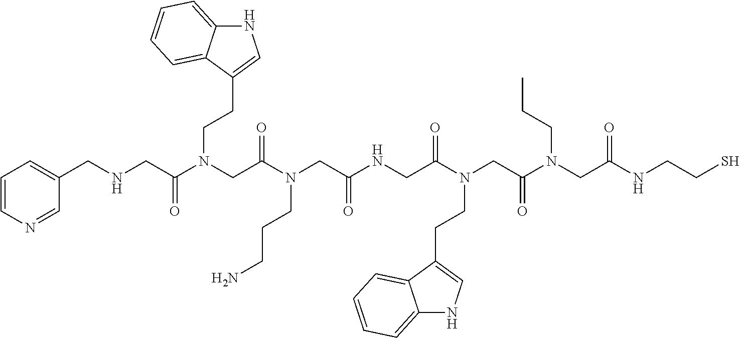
N(C(CN(C(CN(C(CNC(CN(C(CN(C(CNCC1=CC=CN=C1)=O)CCC1=CNC2=CC=CC=C12)=O)CCCN)=O)=O)CCC1=CNC2=CC=CC=C12)=O)CCC)=O)CCS
